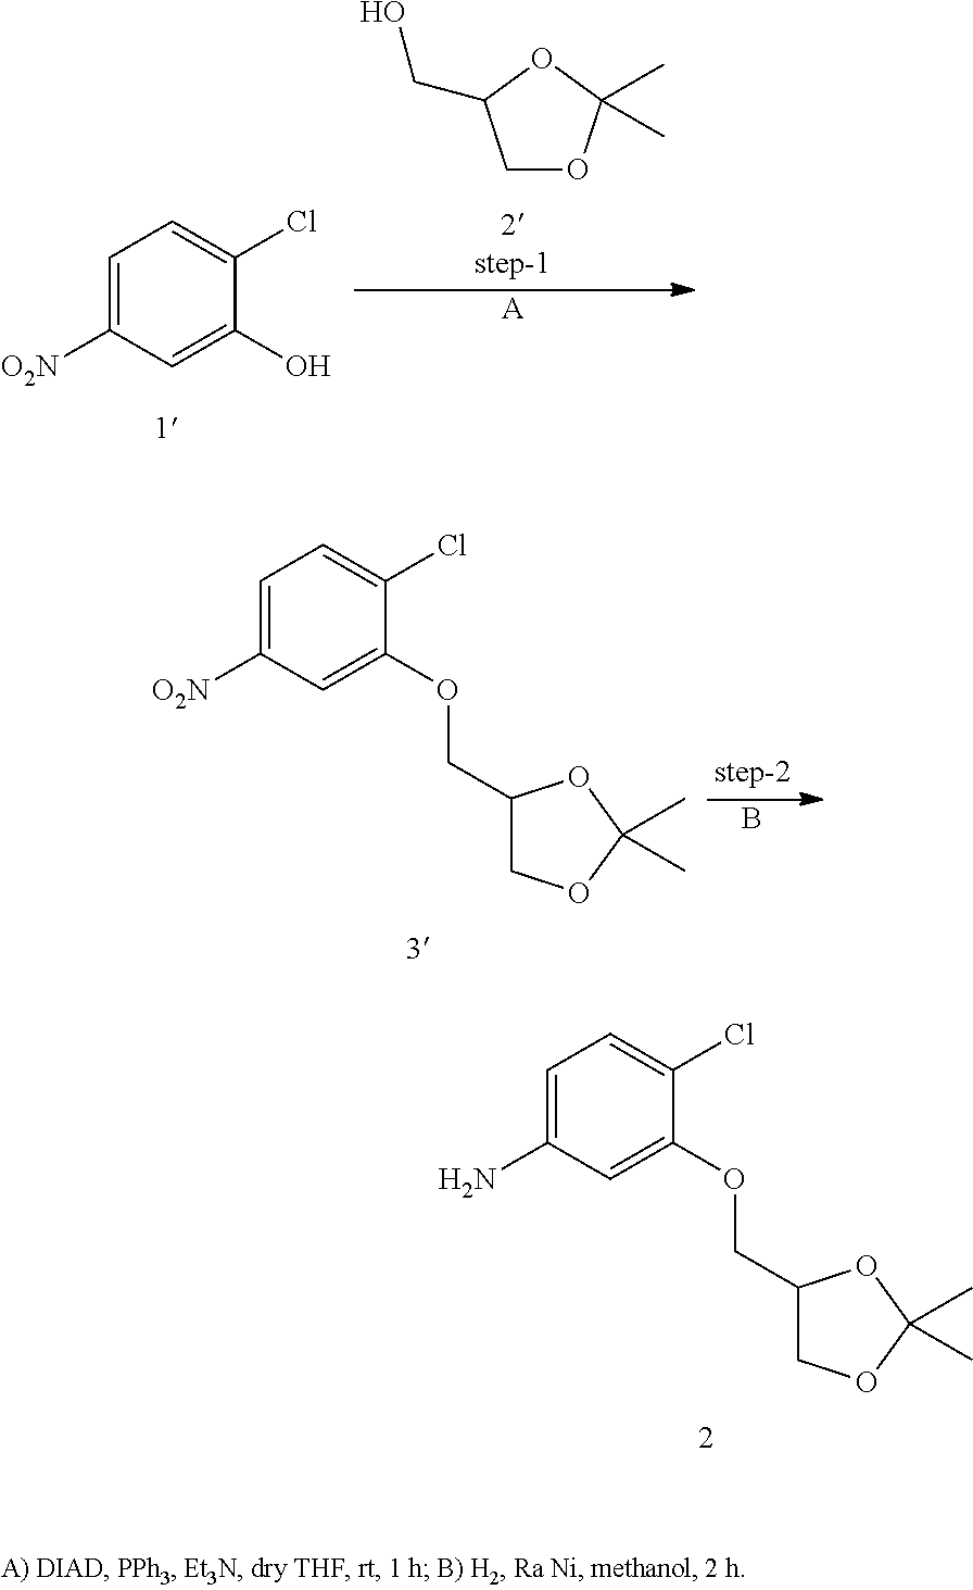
C1OC(C)(C)OC1CO.C1=C([O2N])C=C(O)C(Cl)=C1.[A].C1=C([O2N])C=C(OCC2COC(C)(C)O2)C(Cl)=C1.B.C1=C(N)C=C(OCC2COC(C)(C)O2)C(Cl)=C1
